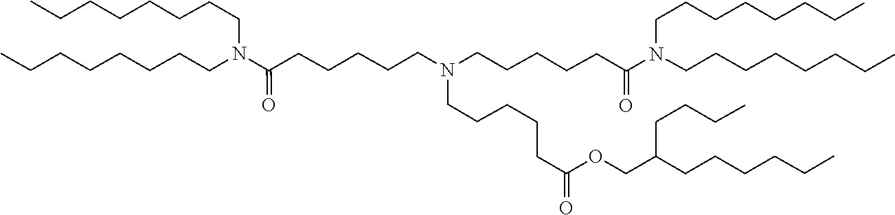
C(CCN(CCCCCCCC)C(CCCCCN(CCCCCC(OCC(CCCCCC)CCCC)=O)CCCCCC(N(CCCCCCCC)CCCCCCCC)=O)=O)CCCCC
